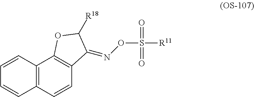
N(OS([R11])(=O)=O)=C1C2=C(C3=C(C=C2)C=CC=C3)OC1[R18]
